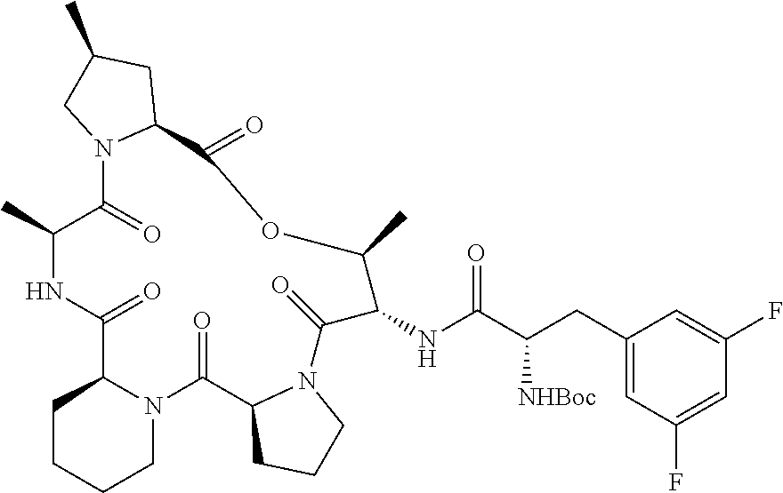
C1CCCN2C1C(=O)NC(C)C(=O)N1C(C(=O)OC(C)C(NC(C(CC3=CC(F)=CC(F)=C3)[NHBoc])=O)C(=O)N3C(C2=O)CCC3)CC(C)C1
